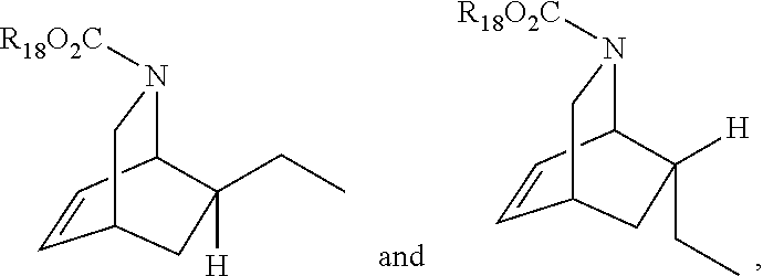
C1=CC2N([R18O2C])CC1CC2([H])CC.C1=CC2N([R18O2C])CC1CC2(CC)[H]
